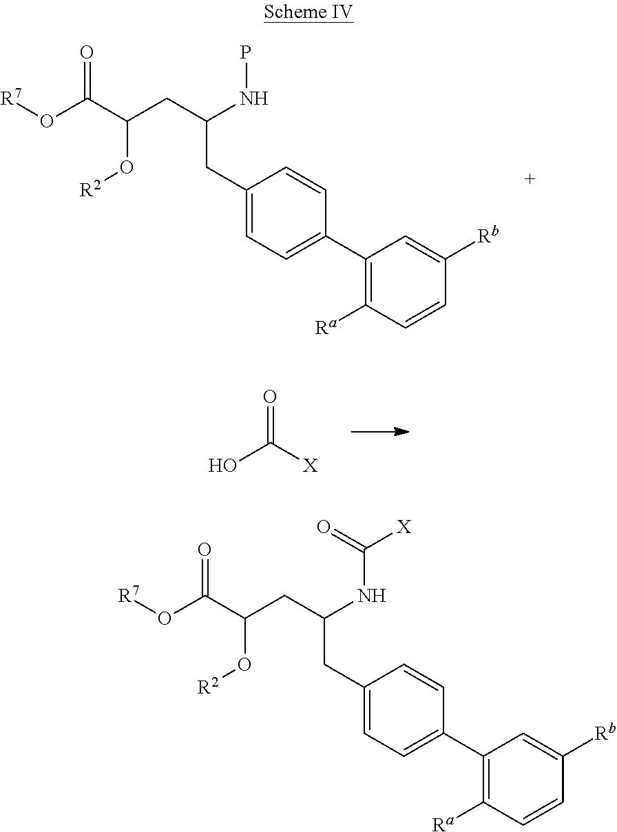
[R7]OC(C(CC(NP)CC1=CC=C(C2=C([Ra])C=CC([Rb])=C2)C=C1)O[R2])=O.OC([X])=O.[R7]OC(C(CC(NC([X])=O)CC1=CC=C(C2=C([Ra])C=CC([Rb])=C2)C=C1)O[R2])=O
